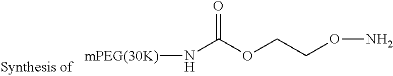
[mPEG(30K)]NC(OCCON)=O
